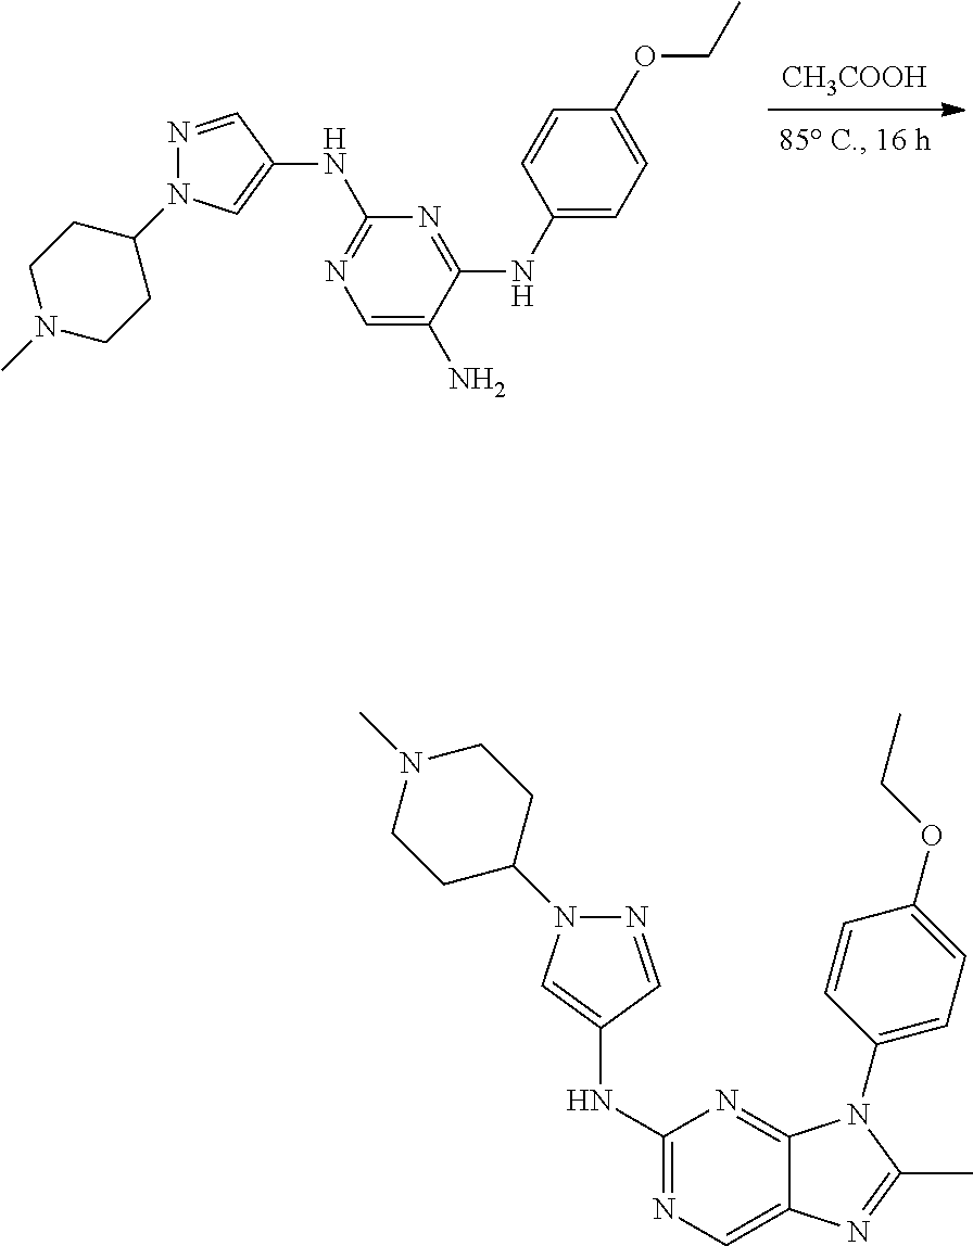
[CH3COOH].N(C1=NC(NC2=CN(C3CCN(C)CC3)N=C2)=NC=C1N)C1=CC=C(OCC)C=C1.C12=NC(NC3=CN(C4CCN(C)CC4)N=C3)=NC=C1N=C(C)N2C1=CC=C(OCC)C=C1
